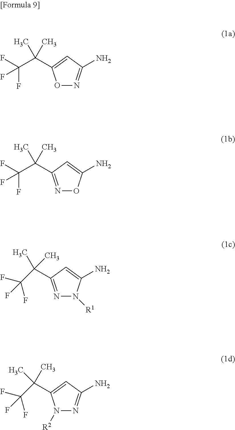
O1N=C(N)C=C1C(C)(C)C(F)(F)F.N1=C(C(C)(C)C(F)(F)F)C=C(N)O1.N1=C(C(C)(C)C(F)(F)F)C=C(N)N1[R1].N1([R2])N=C(N)C=C1C(C)(C)C(F)(F)F
